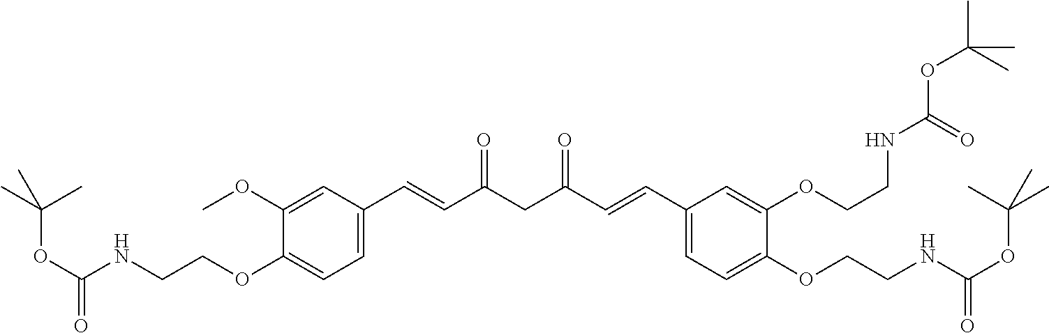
C1(OCCNC(OC(C)(C)C)=O)=CC=C(C=CC(CC(=O)C=CC2=CC=C(OCCNC(=O)OC(C)(C)C)C(OCCNC(=O)OC(C)(C)C)=C2)=O)C=C1OC
